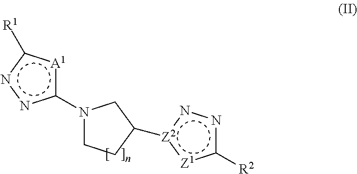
N1(c2[A1]c([R1])nn2)CCC([Z2]2nnc([R2])[Z1]:2)C1
